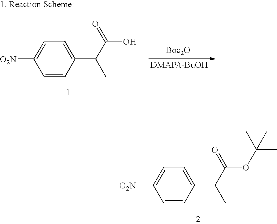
C1=CC(C(C(OC(C)(C)C)=O)C)=CC=C1[O2N].C1=CC(C(C(O)=O)C)=CC=C1[O2N].[Boc2O]
